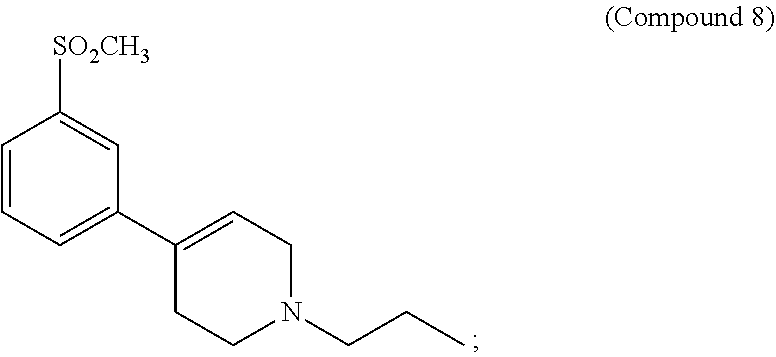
C1=CC=C(C2=CCN(CCC)CC2)C=C1[SO2CH3]
